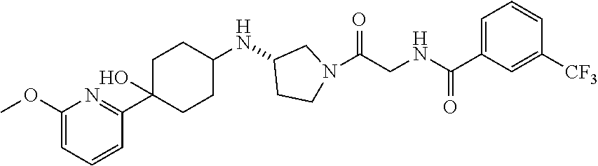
C1=C(OC)N=C(C2(O)CCC(NC3CCN(C(CNC(C4=CC=CC([CF3])=C4)=O)=O)C3)CC2)C=C1
